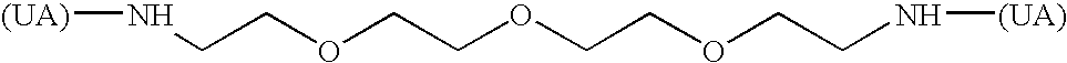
[(UA)]NCCOCCOCCOCCN[(UA)]
